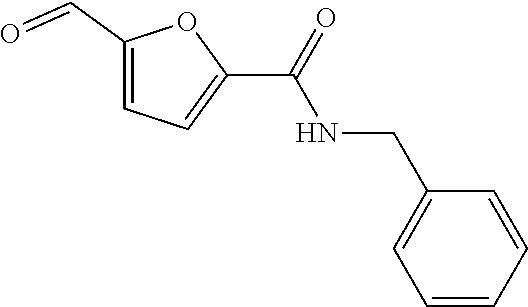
C1(C=O)=CC=C(C(=O)NCC2=CC=CC=C2)O1
